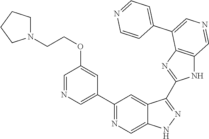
C1(C2=CN=CC(OCCN3CCCC3)=C2)=NC=C2C(=C1)C(C1=NC3=C(N1)C=NC=C3C1=CC=NC=C1)=NN2
